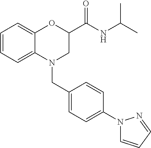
C1=CC=C2C(=C1)OC(C(NC(C)C)=O)CN2CC1=CC=C(N2C=CC=N2)C=C1
